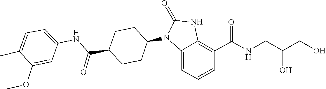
O=C1NC2=C(C(NCC(CO)O)=O)C=CC=C2N1C1CCC(C(NC2=CC=C(C)C(OC)=C2)=O)CC1
